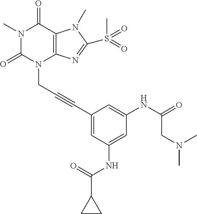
N1(C)C(=O)N(CC#CC2=CC(NC(=O)C3CC3)=CC(NC(CN(C)C)=O)=C2)C2=C(C1=O)N(C)C(S(C)(=O)=O)=N2
